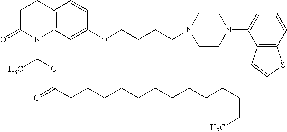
C1C(=O)N(C(OC(CCCCCCCCCCCCC)=O)C)C2=C(C1)C=CC(OCCCCN1CCN(C3=CC=CC4=C3C=CS4)CC1)=C2
